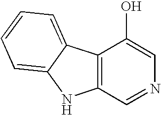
C12=C(C=NC=C1O)NC1=CC=CC=C21
